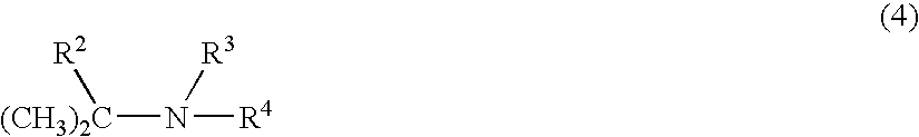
[(CH3)2C](N([R3])[R4])[R2]
